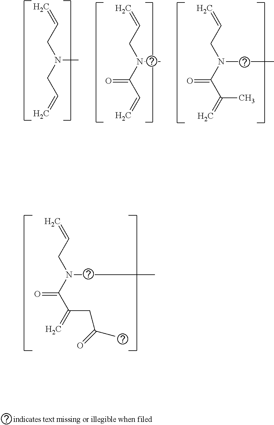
C=CCN(CC=C)C.C=CCN(C(C=C)=O)C.C=CCN(C(C(=C)C)=O)C.C=CCN(C(C(=C)CC(=O)C)=O)C
